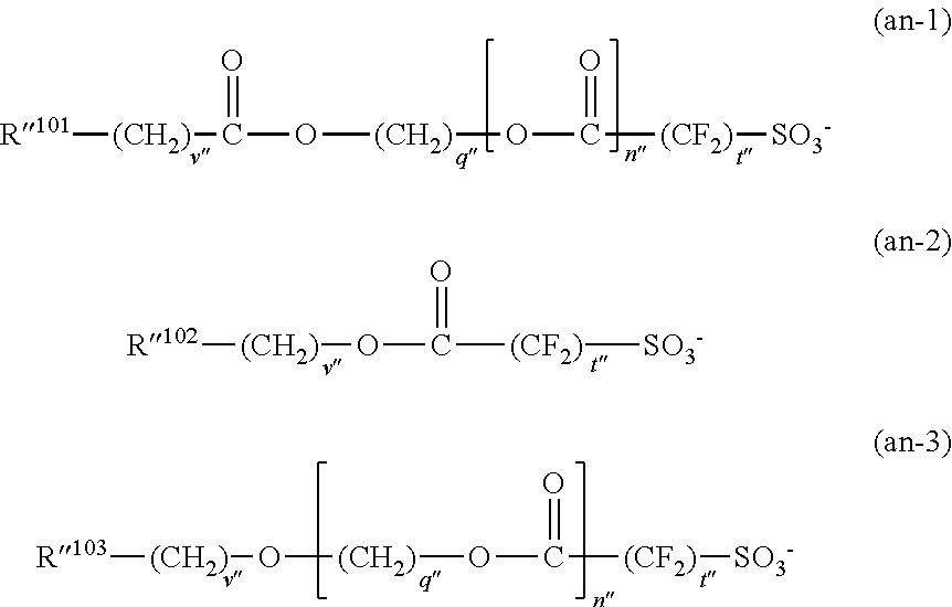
[R101][(CH2)]C(O[(CH2)]OC([(CF2)][SO3-])=O)=O.[R102][(CH2)]OC([(CF2)][SO3-])=O.[R103][(CH2)]O[(CH2)]OC([(CF2)][SO3-])=O
